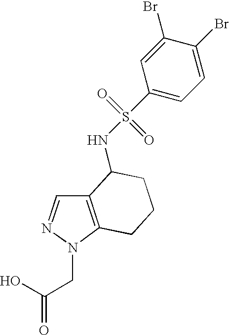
C12=C(N(CC(=O)O)N=C1)CCCC2NS(=O)(=O)C1=CC=C(Br)C(Br)=C1
